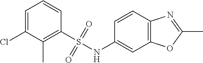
C1=C(Cl)C(C)=C(S(NC2=CC3=C(C=C2)N=C(C)O3)(=O)=O)C=C1
